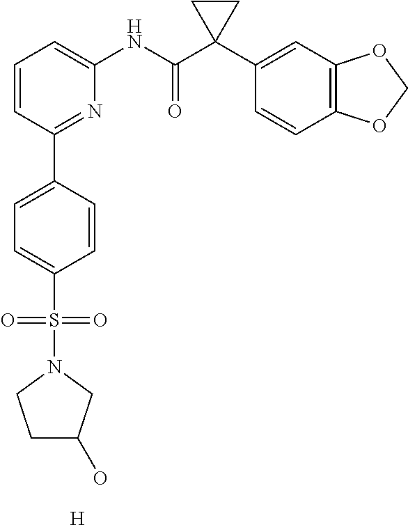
C1=CC(C2=CC=C(S(=O)(=O)N3CCC(O)C3)C=C2)=NC(NC(C2(C3=CC4=C(C=C3)OCO4)CC2)=O)=C1.[H]
